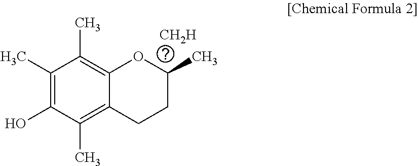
C1(C)=C(O)C(C)=C2C(=C1C)OC(C)CC2.[CH2H]
